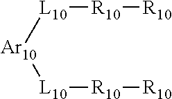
[L10]([Ar10][L10][R10][R10])[R10][R10]
